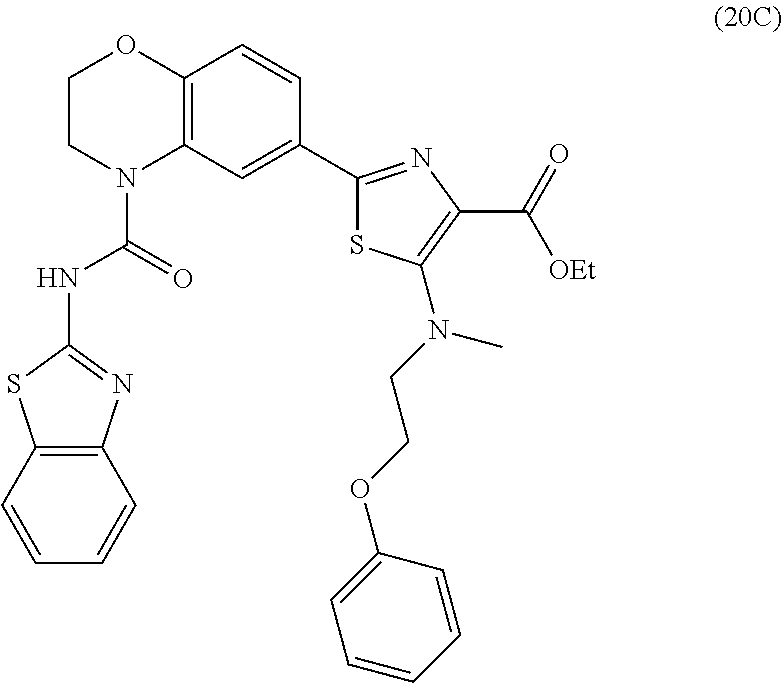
C12=C(C=C(C3=NC(C(=O)[OEt])=C(N(CCOC4=CC=CC=C4)C)S3)C=C1)N(C(=O)NC1=NC3=C(S1)C=CC=C3)CCO2
